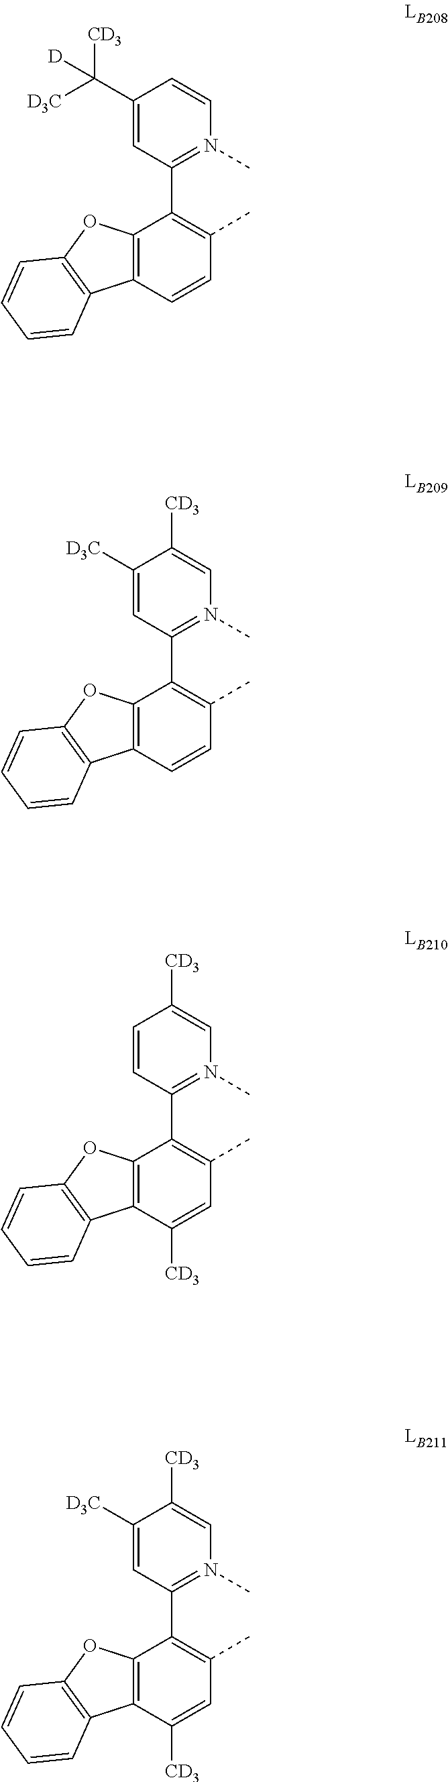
C1=CC(C2=C(C)C=C([CD3])C3=C2OC2=C3C=CC=C2)=N(C)C=C1[CD3].C1([D3C])=CC(C2=C(C)C=C([CD3])C3=C2OC2=C3C=CC=C2)=N(C)C=C1[CD3].C1(C([CD3])([D3C])[D])=CC(C2=C(C)C=CC3=C2OC2=C3C=CC=C2)=N(C)C=C1.C1([D3C])=CC(C2=C(C)C=CC3=C2OC2=C3C=CC=C2)=N(C)C=C1[CD3]
